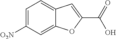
C1=C([O2N])C=C2C(=C1)C=C(C(O)=O)O2
